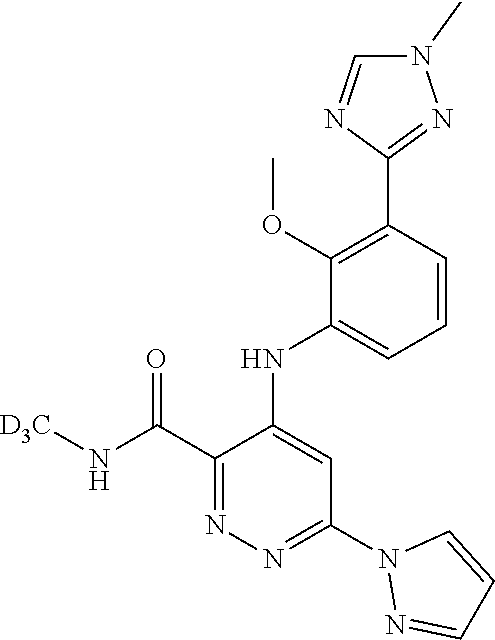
C1(C(N[D3C])=O)=NN=C(N2N=CC=C2)C=C1NC1=CC=CC(C2=NN(C)C=N2)=C1OC
